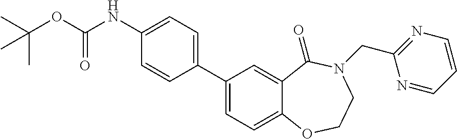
C1=CC(C2=CC=C3C(=C2)C(=O)N(CC2=NC=CC=N2)CCO3)=CC=C1NC(OC(C)(C)C)=O
